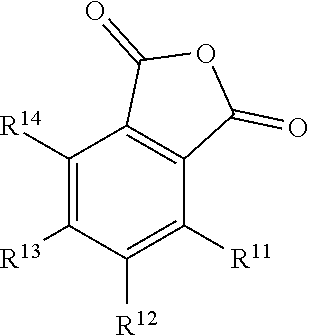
[R14]C1=C([R13])C([R12])=C([R11])C2=C1C(=O)OC2=O
